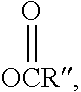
[OCR]=O
